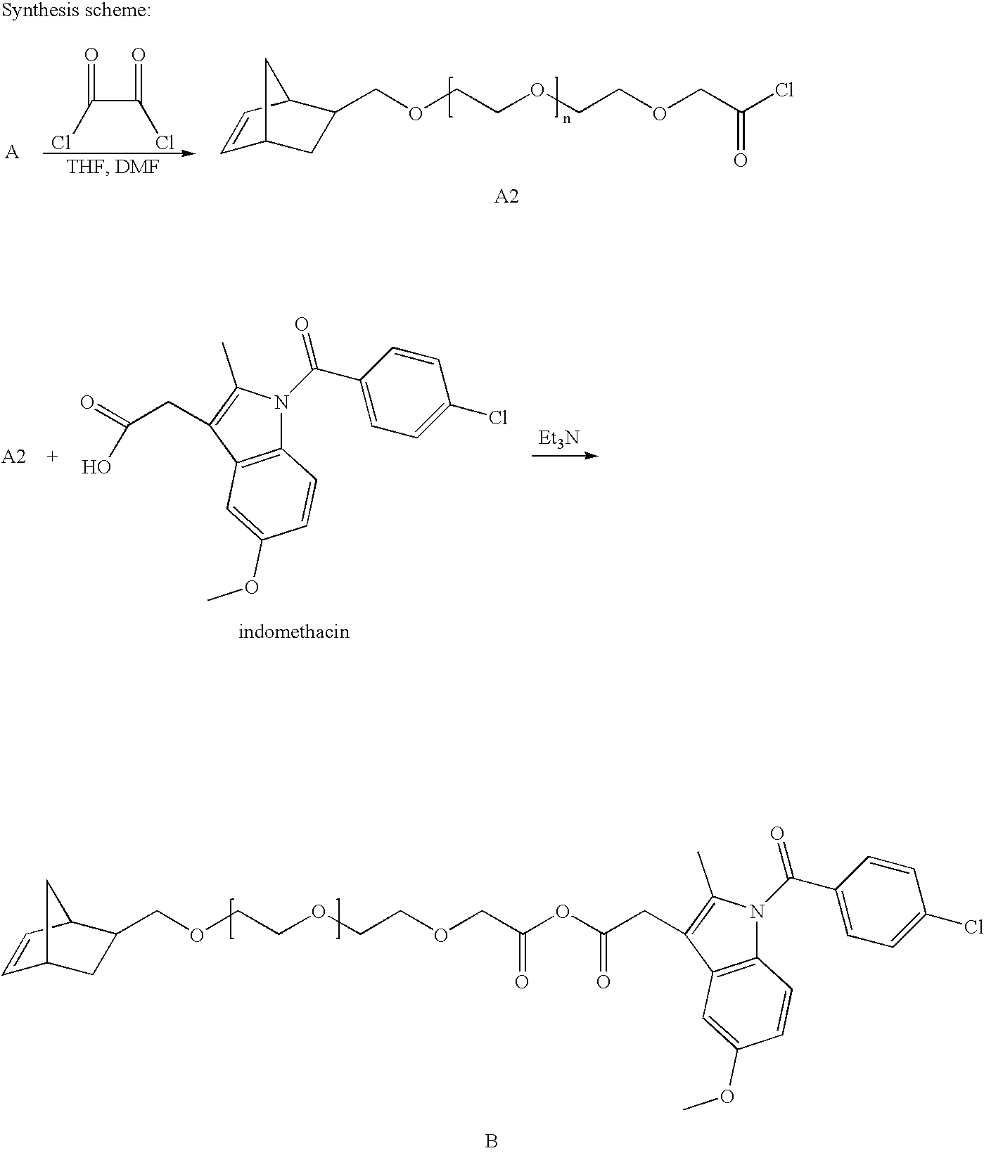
C1=CC2C(COCCOCCOCC(OC(CC3=C(C)N(C(C4=CC=C(Cl)C=C4)=O)C4=C3C=C(OC)C=C4)=O)=O)CC1C2.B.C1=CC2C(COCCOCCOCC(Cl)=O)CC1C2.C(C(Cl)=O)(Cl)=O.C12=C(C(CC(=O)O)=C(C)N1C(C1=CC=C(Cl)C=C1)=O)C=C(OC)C=C2.[Et3N]
